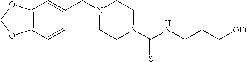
C12=C(C=CC(CN3CCN(C(NCCC[OEt])=S)CC3)=C1)OCO2
